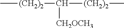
C[(CH2)2]C([CH2OCH3])[(CH2)2]C
